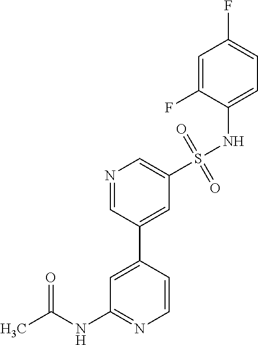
N1=CC(C2=CC(NC(C)=O)=NC=C2)=CC(S(NC2=CC=C(F)C=C2F)(=O)=O)=C1
